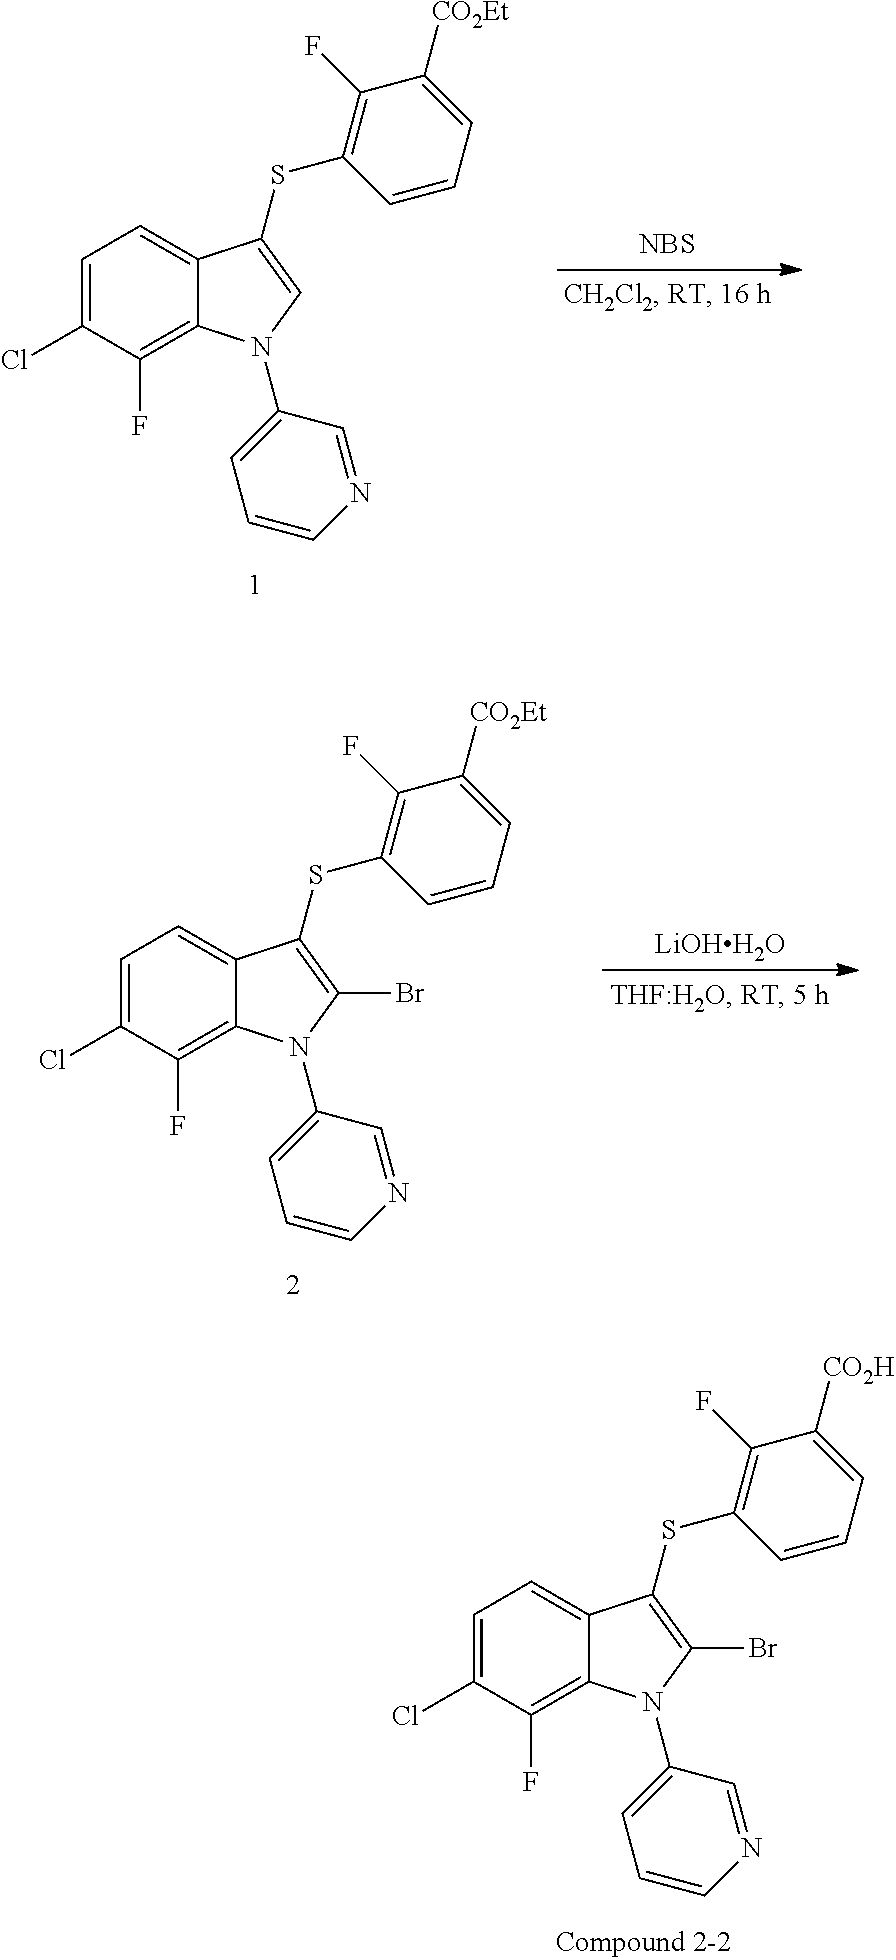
C1=C(Cl)C(F)=C2C(=C1)C(SC1=C(F)C([CO2Et])=CC=C1)=CN2C1=CC=CN=C1.[NBS].C1=C(Cl)C(F)=C2C(=C1)C(SC1=C(F)C([CO2Et])=CC=C1)=C(Br)N2C1=CC=CN=C1.[LiOHH2O].C1=C(Cl)C(F)=C2C(=C1)C(SC1=C(F)C([CO2H])=CC=C1)=C(Br)N2C1=CC=CN=C1
